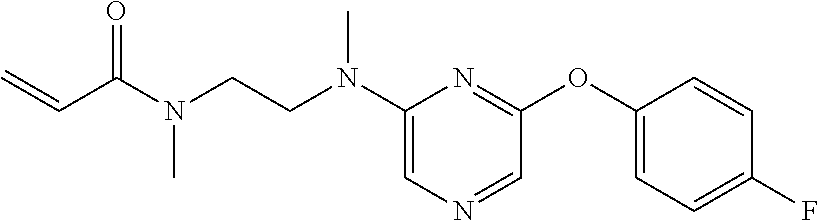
C1(N(C)CCN(C(C=C)=O)C)=CN=CC(OC2=CC=C(F)C=C2)=N1
